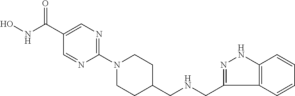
O=C(C1=CN=C(N2CCC(CNCC3=NNC4=C3C=CC=C4)CC2)N=C1)NO
